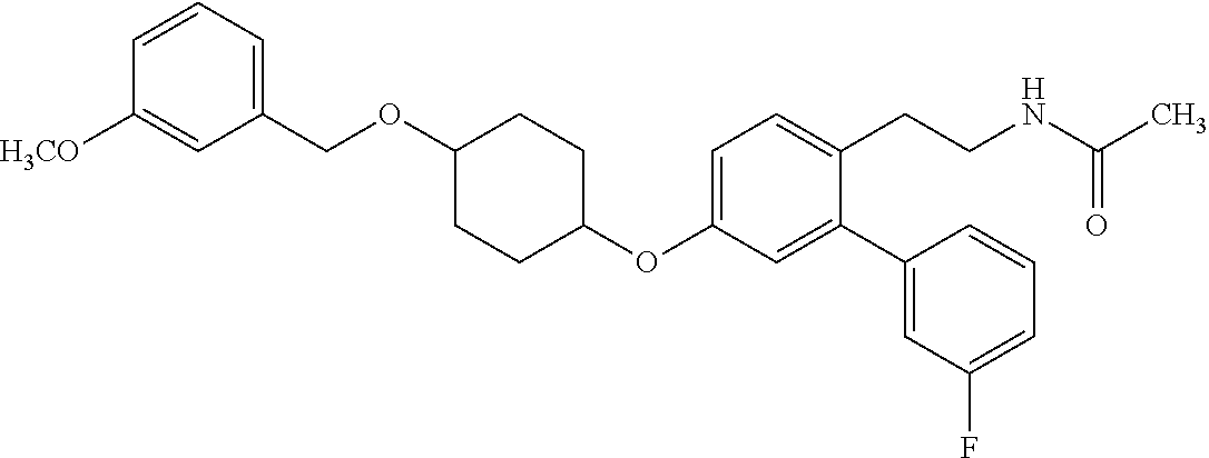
C1=C(OC2CCC(OCC3=CC=CC([H3CO])=C3)CC2)C=C(C2=CC(F)=CC=C2)C(CCNC(C)=O)=C1
